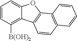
C1=CC([B(OH)2])=C2C(=C1)OC1=C2C=CC2=C1C=CC=C2
